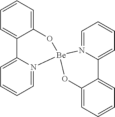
C1=CC=C2C(=C1)C1=CC=CC=N1[Be]1(O2)N2=CC=CC=C2C2=CC=CC=C2O1
